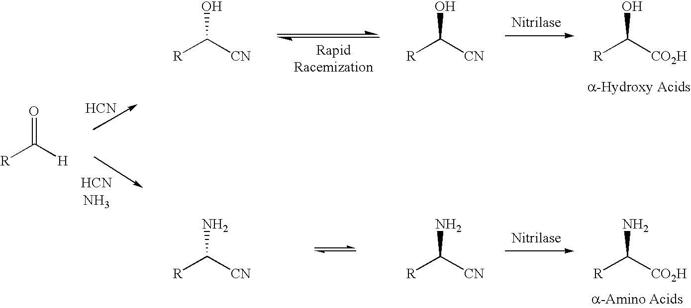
[R]C([H])=O.[HCN].[R]C([CN])O.[R]C([CN])N.[R]C([CN])N.[R]C([CO2H])N.[R]C([CN])O.[R]C([CO2H])O
